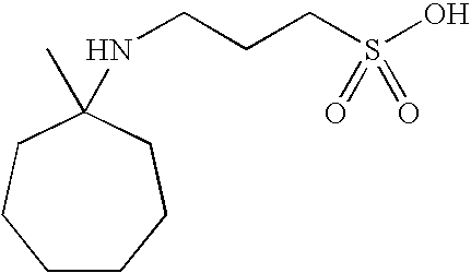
N(CCCS(O)(=O)=O)C1(C)CCCCCC1
